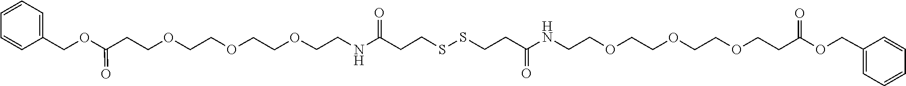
C1=CC=CC=C1COC(CCOCCOCCOCCNC(CCSSCCC(=O)NCCOCCOCCOCCC(OCC1=CC=CC=C1)=O)=O)=O
